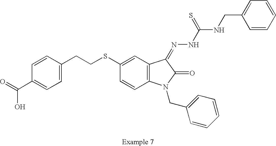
C1=CC(CCSC2=CC3=C(C=C2)N(CC2=CC=CC=C2)C(=O)C3=NNC(NCC2=CC=CC=C2)=S)=CC=C1C(=O)O
